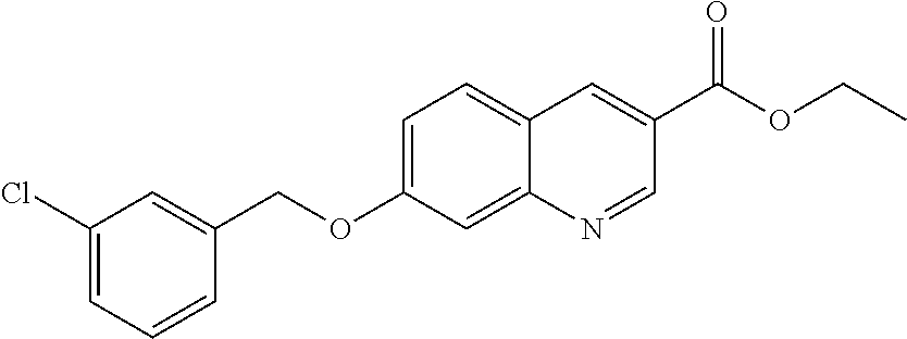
C1(Cl)=CC=CC(COC2=CC=C3C(=C2)N=CC(C(OCC)=O)=C3)=C1
